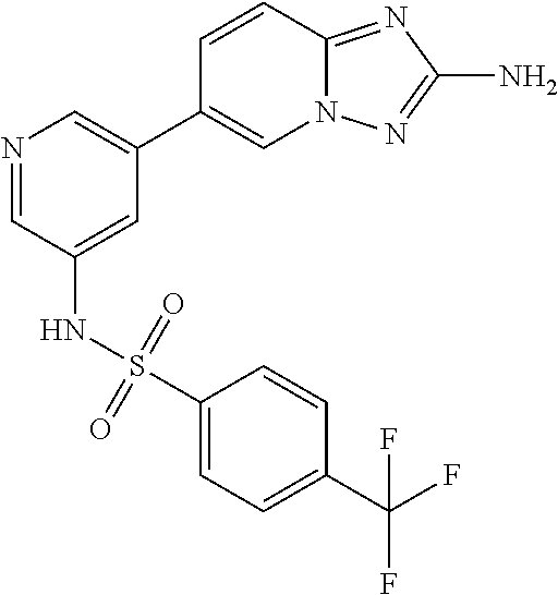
S(NC1=CC(C2=CN3C(=NC(N)=N3)C=C2)=CN=C1)(C1=CC=C(C(F)(F)F)C=C1)(=O)=O
